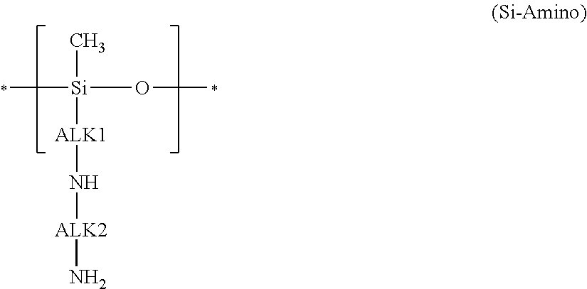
C[Si]([ALK1]N[ALK2]N)(C)OC
